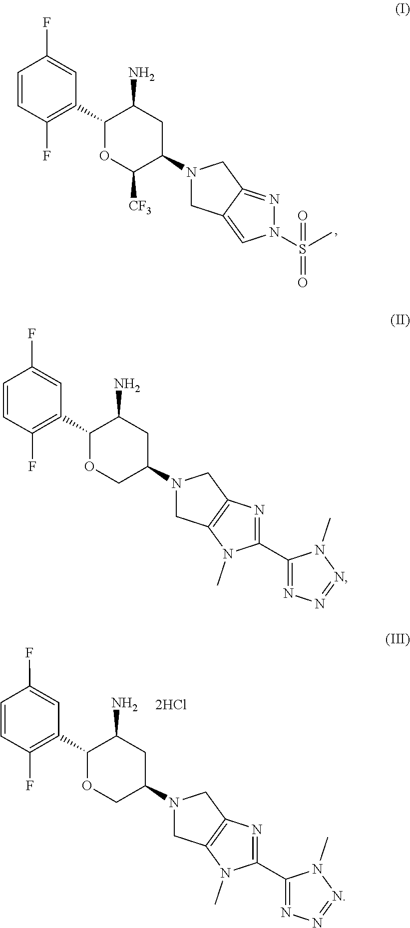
C1=CC(F)=C(C2OCC(N3CC4=C(C3)N=C(C3=NN=NN3C)N4C)CC2N)C=C1F.C1=CC(F)=C(C2OC([CF3])C(N3CC4=CN(S(=O)(C)=O)N=C4C3)CC2N)C=C1F.C1=CC(F)=C(C2OCC(N3CC4=C(C3)N=C(C3=NN=NN3C)N4C)CC2N)C=C1F
